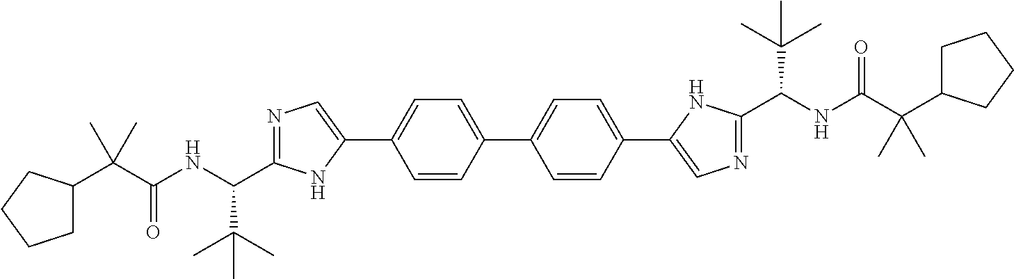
C1=C(C2=CN=C(C(NC(C(C)(C)C3CCCC3)=O)C(C)(C)C)N2)C=CC(C2=CC=C(C3=CN=C(C(NC(C(C)(C)C4CCCC4)=O)C(C)(C)C)N3)C=C2)=C1
